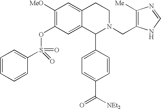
C1([MeO])=C(OS(C2=CC=CC=C2)(=O)=O)C=C2C(=C1)CCN(CC1=C([Me])N=CN1)C2C1=CC=C(C([NEt2])=O)C=C1
